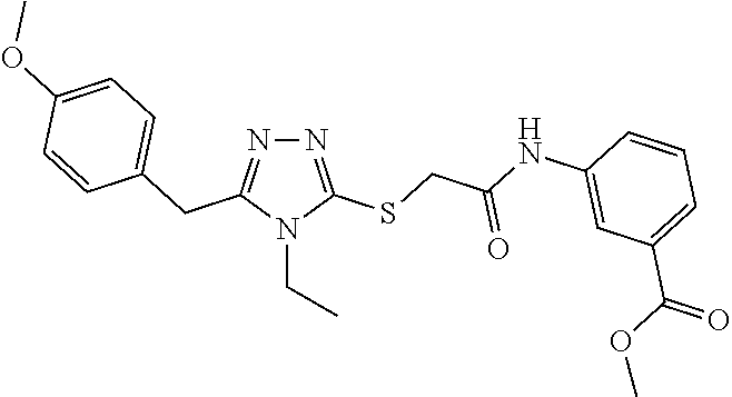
N1=C(SCC(NC2=CC(C(OC)=O)=CC=C2)=O)N(CC)C(CC2=CC=C(OC)C=C2)=N1
